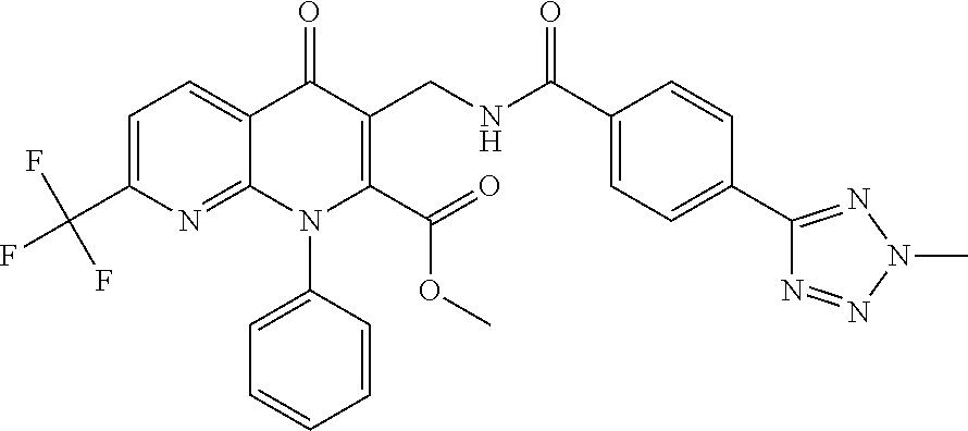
C1=C(C(F)(F)F)N=C2C(=C1)C(=O)C(CNC(C1=CC=C(C3=NN(C)N=N3)C=C1)=O)=C(C(=O)OC)N2C1=CC=CC=C1
